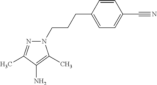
C1(CCCN2N=C(C)C(N)=C2C)=CC=C(C#N)C=C1
